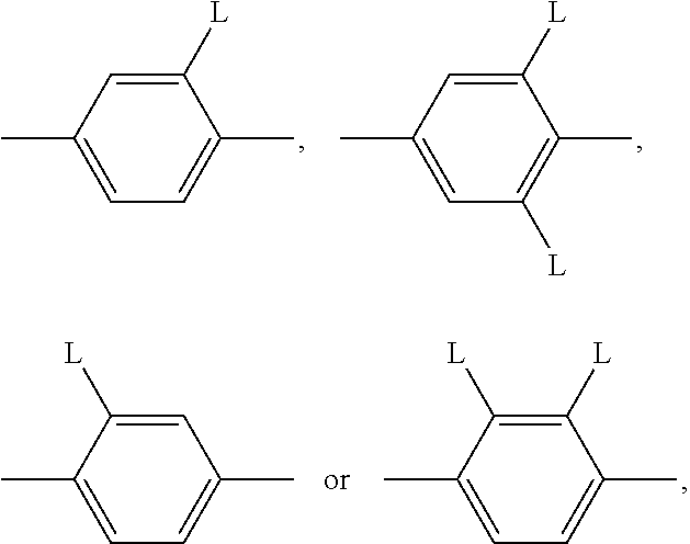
C1([L])=CC(C)=CC=C1C.C1([L])=CC(C)=CC([L])=C1C.C1=C([L])C(C)=CC=C1C.C1([L])=C([L])C(C)=CC=C1C
